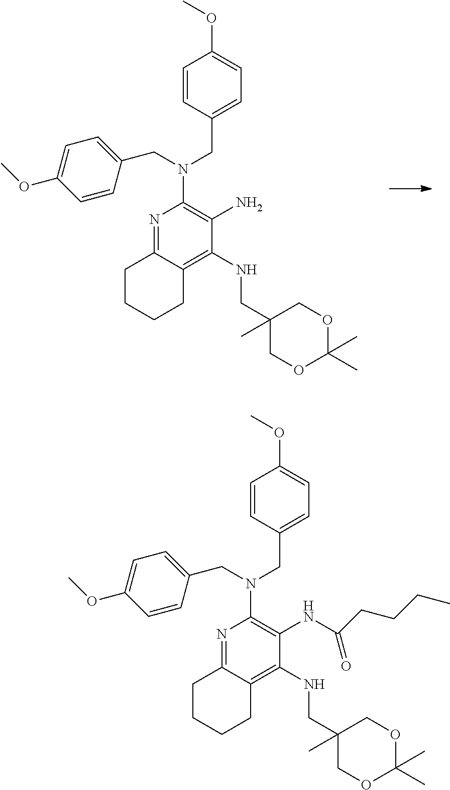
N1=C2C(=C(NCC3(C)COC(C)(C)OC3)C(N)=C1N(CC1=CC=C(OC)C=C1)CC1=CC=C(OC)C=C1)CCCC2.N1=C2C(=C(NCC3(C)COC(C)(C)OC3)C(NC(CCCC)=O)=C1N(CC1=CC=C(OC)C=C1)CC1=CC=C(OC)C=C1)CCCC2
